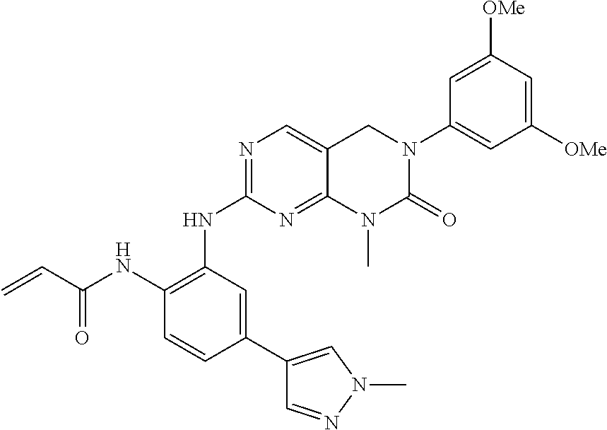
N1=C(NC2=C(NC(C=C)=O)C=CC(C3=CN(C)N=C3)=C2)N=C2C(=C1)CN(C1=CC([OMe])=CC([OMe])=C1)C(=O)N2C
